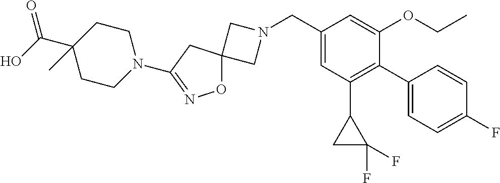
C1N(CC2=CC(C3CC3(F)F)=C(C3=CC=C(F)C=C3)C(OCC)=C2)CC12ON=C(N1CCC(C(O)=O)(C)CC1)C2
